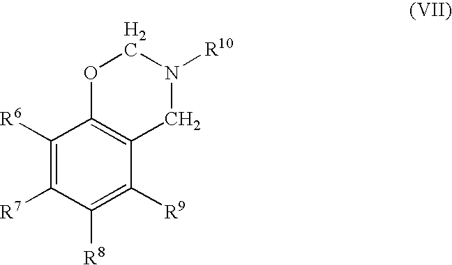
C1([R6])=C([R7])C([R8])=C([R9])C2=C1OCN([R10])C2
